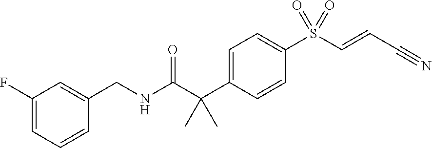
C1=C(CNC(C(C2=CC=C(S(C=CC#N)(=O)=O)C=C2)(C)C)=O)C=CC=C1F
